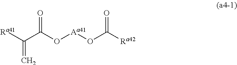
[Ra41]C(C(O[Aa41]OC([Ra42])=O)=O)=C
